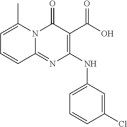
C1=C(C)N2C(=NC(NC3=CC=CC(Cl)=C3)=C(C(O)=O)C2=O)C=C1
